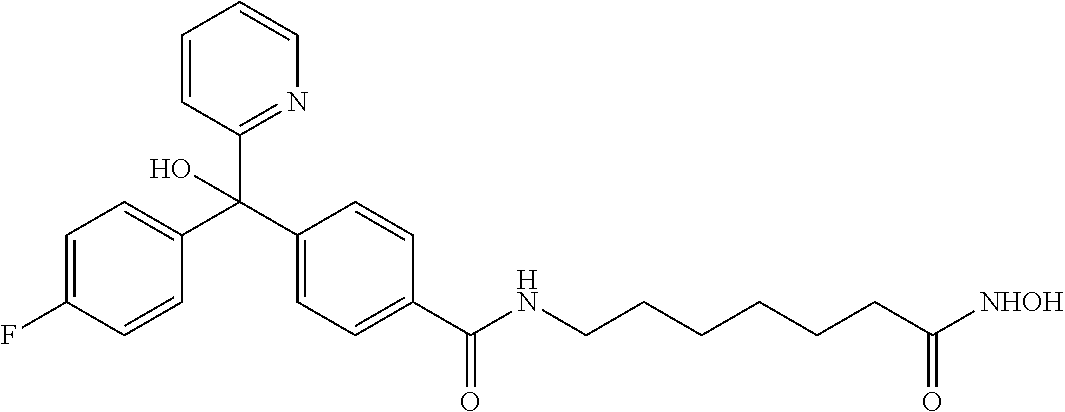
C1(C(C2=CC=C(F)C=C2)(C2=NC=CC=C2)O)=CC=C(C(=O)NCCCCCCC([NHOH])=O)C=C1
